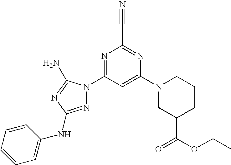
N1=C(NC2=CC=CC=C2)N=C(N)N1C1=NC(C#N)=NC(N2CC(C(=O)OCC)CCC2)=C1
